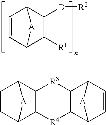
C1=CC2C([R1])C(B[R2])C1[A]2.C1=CC2C3C(C1[A]2)[R3]C1C([R4]3)C2C=CC1[A]2
